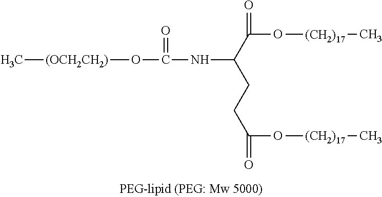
C[(OCH2CH2)]OC(=O)NC(CCC(O[(CH2)17]C)=O)C(=O)O[(CH2)17]C
